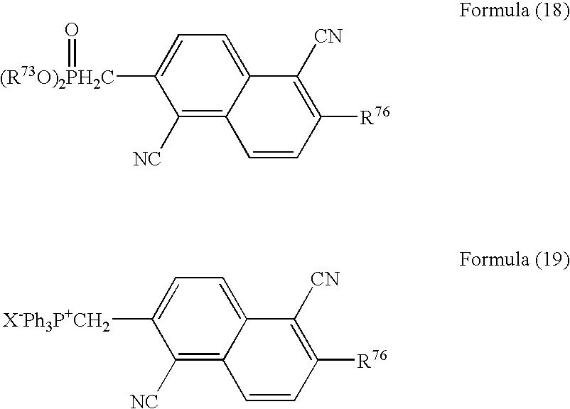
C1([NC])=C2C(=CC=C1[(R73O)2PH2C]=O)C([CN])=C([R76])C=C2.C1([NC])=C2C(=CC=C1[X-Ph3P+CH2])C([CN])=C([R76])C=C2
